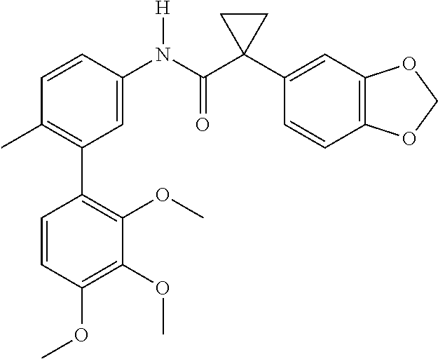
C1(C)=C(C2=C(OC)C(OC)=C(OC)C=C2)C=C(N(C(C2(C3=CC4=C(C=C3)OCO4)CC2)=O)[H])C=C1
